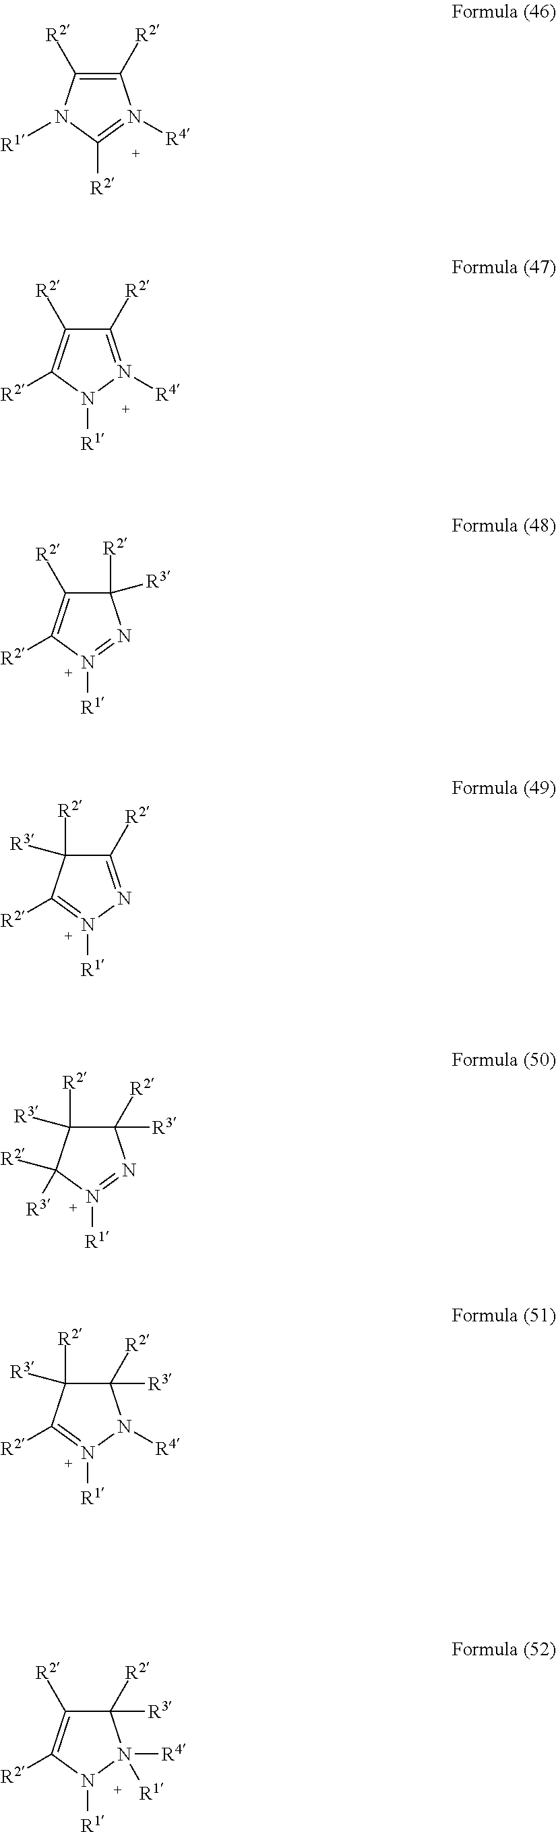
C1([R2])=C([R2])N([R1])C([R2])=N1[R4].C1([R2])=N([R4])N([R1])C([R2])=C1[R2].C1([R2])([R3])C([R2])=C([R2])N([R1])=N1.C1([R2])=NN([R1])=C([R2])C1([R2])[R3].C1([R2])([R3])C([R2])([R3])C([R2])([R3])N([R1])=N1.C1([R2])([R3])C([R2])([R3])C([R2])=N([R1])N1[R4].C1([R2])([R3])C([R2])=C([R2])N([R1])N1([R1])[R4]
